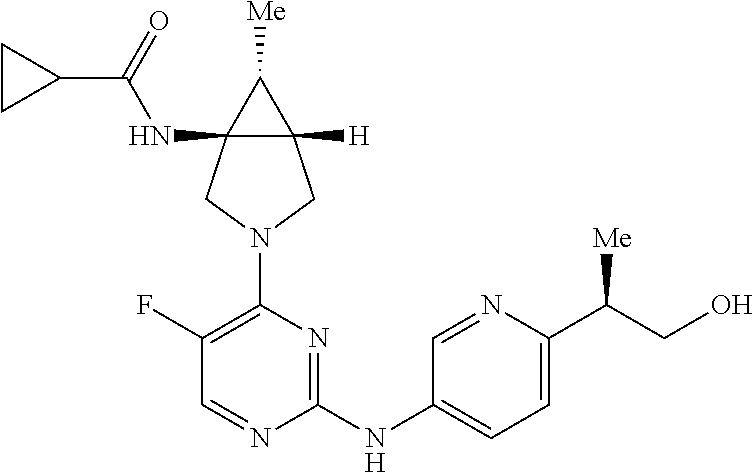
C1(F)=C(N2CC3(NC(C4CC4)=O)C([H])(C2)C3[Me])N=C(NC2=CC=C(C(CO)[Me])N=C2)N=C1
